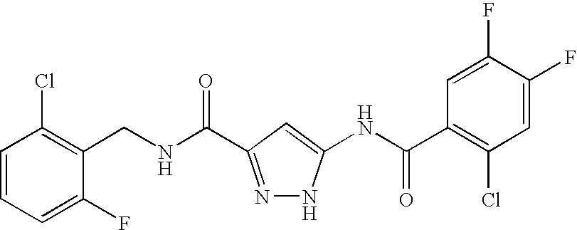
C(NC(=O)C1=NNC(NC(C2=C(Cl)C=C(F)C(F)=C2)=O)=C1)C1=C(Cl)C=CC=C1F
